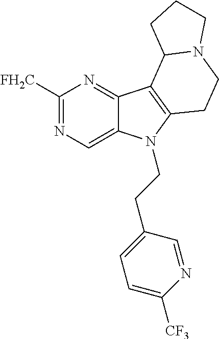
C1([FH2C])=NC=C2C(=N1)C1=C(N2CCC2=CC=C([CF3])N=C2)CCN2C1CCC2
